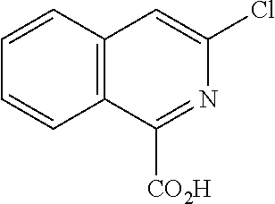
C12=C(C=CC=C1)C=C(Cl)N=C2[CO2H]
